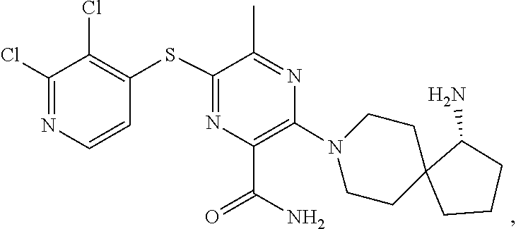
C1(C(N)=O)=C(N2CCC3(CC2)CCCC3N)N=C(C)C(SC2=C(Cl)C(Cl)=NC=C2)=N1
